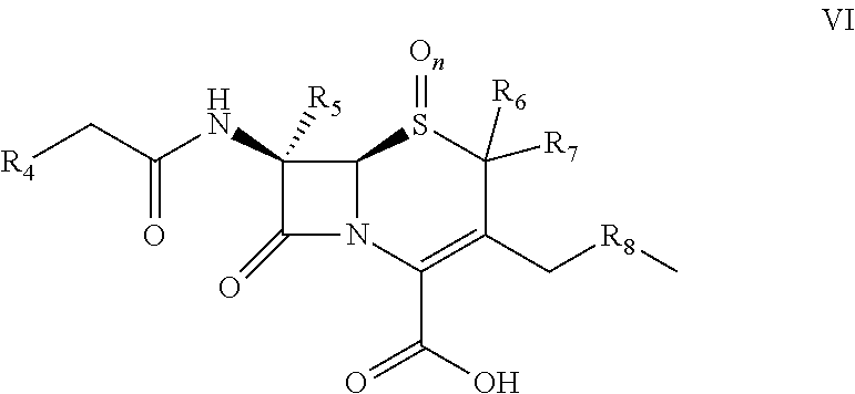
C12N(C(C(O)=O)=C(C[R8]C)C([R7])([R6])S1=[On])C(=O)C2(NC(C[R4])=O)[R5]
